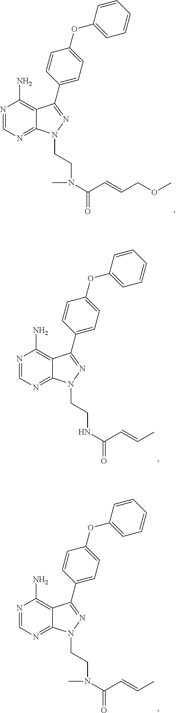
N1=CN=C2C(=C1N)C(C1=CC=C(OC3=CC=CC=C3)C=C1)=NN2CCN(C(=O)C=CCOC)C.N1=CN=C2C(=C1N)C(C1=CC=C(OC3=CC=CC=C3)C=C1)=NN2CCNC(=O)C=CC.N1=CN=C2C(=C1N)C(C1=CC=C(OC3=CC=CC=C3)C=C1)=NN2CCN(C(=O)C=CC)C
